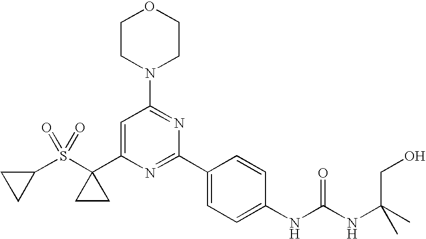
C1CC1S(C1(C2=CC(N3CCOCC3)=NC(C3=CC=C(NC(=O)NC(CO)(C)C)C=C3)=N2)CC1)(=O)=O
